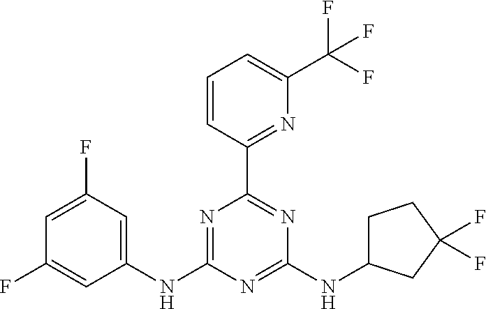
C1=C(F)C=C(NC2=NC(C3=NC(C(F)(F)F)=CC=C3)=NC(NC3CCC(F)(F)C3)=N2)C=C1F
